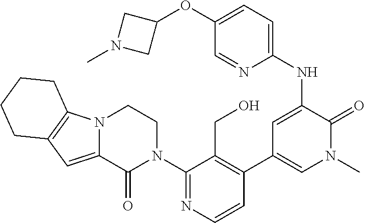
N12C(=CC3=C1CCCC3)C(=O)N(C1=NC=CC(C3=CN(C)C(=O)C(NC4=CC=C(OC5CN(C)C5)C=N4)=C3)=C1CO)CC2
